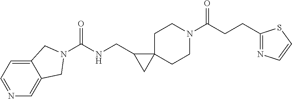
C1N(C(CCC2=NC=CS2)=O)CCC2(C1)C(CNC(=O)N1CC3=CN=CC=C3C1)C2
